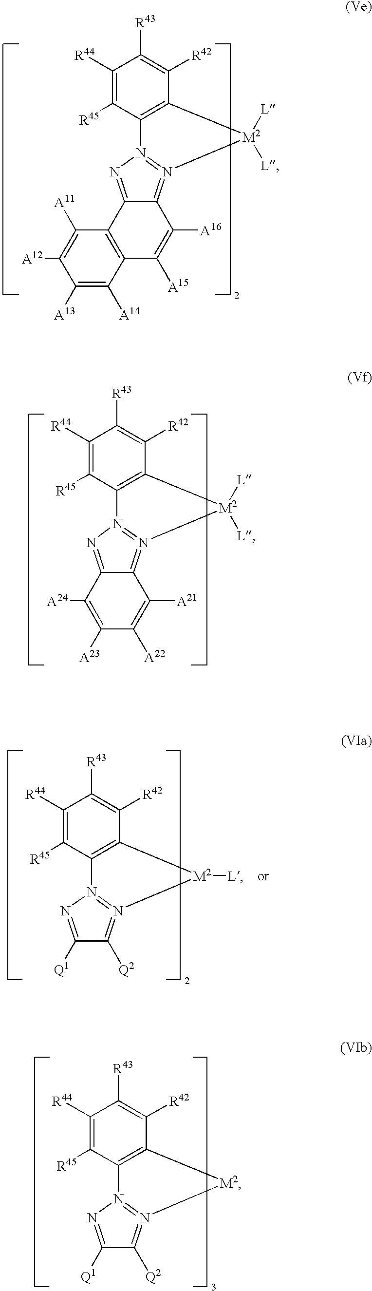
C1([R44])=C([R45])C2=C(C([R42])=C1[R43])[M2]([L])([L])N1=C3C([A16])=C([A15])C4=C(C([A11])=C([A12])C([A13])=C4[A14])C3=NN=12.C1([R44])=C([R45])C2=C(C([R42])=C1[R43])[M2]([L])([L])N1=C3C([A21])=C([A22])C([A23])=C([A24])C3=NN=12.C1([R44])=C([R45])C2=C(C([R42])=C1[R43])[M2]([L])N1=C([Q2])C([Q1])=NN=12.C1([R44])=C([R45])C2=C(C([R42])=C1[R43])[M2]N1=C([Q2])C([Q1])=NN=12
